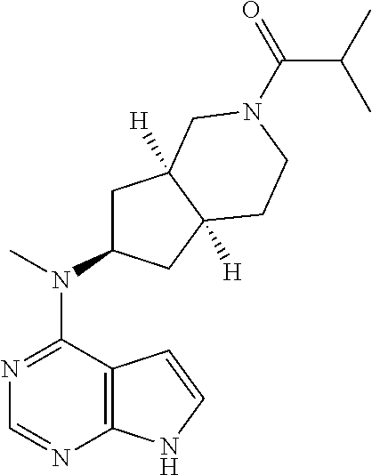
C12=C(N=CN=C1N(C)C1CC3([H])C([H])(C1)CCN(C(C(C)C)=O)C3)NC=C2
